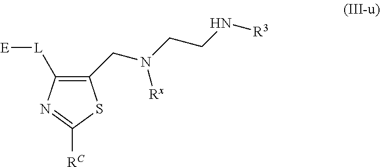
C1([L][E])=C(CN(CCN[R3])[Rx])SC([RC])=N1
